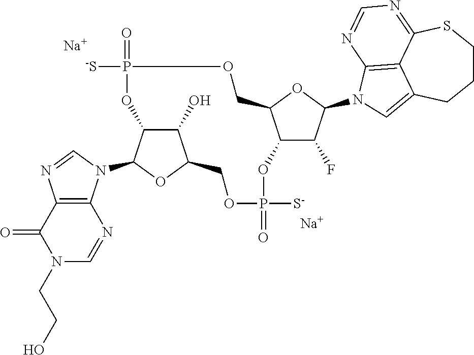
C1(F)C(N2C3=C4C(=NC=N3)SCCCC4=C2)OC2COP(=O)([-S])OC3C(O)C(COP(=O)([S-])OC12)OC3N1C2=C(N=C1)C(=O)N(CCO)C=N2.[Na].[Na]
